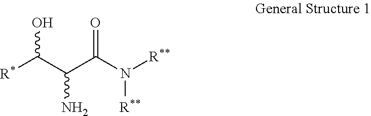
[R*]C(C(C(N([R**])[R**])=O)N)O
